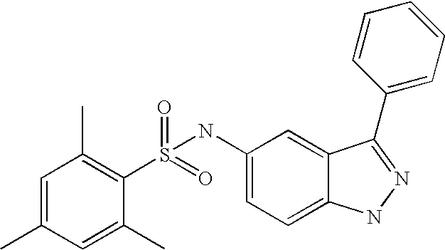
C1=C(C)C=C(C)C(S(=O)(=O)NC2=CC=C3C(=C2)C(C2=CC=CC=C2)=NN3)=C1C
